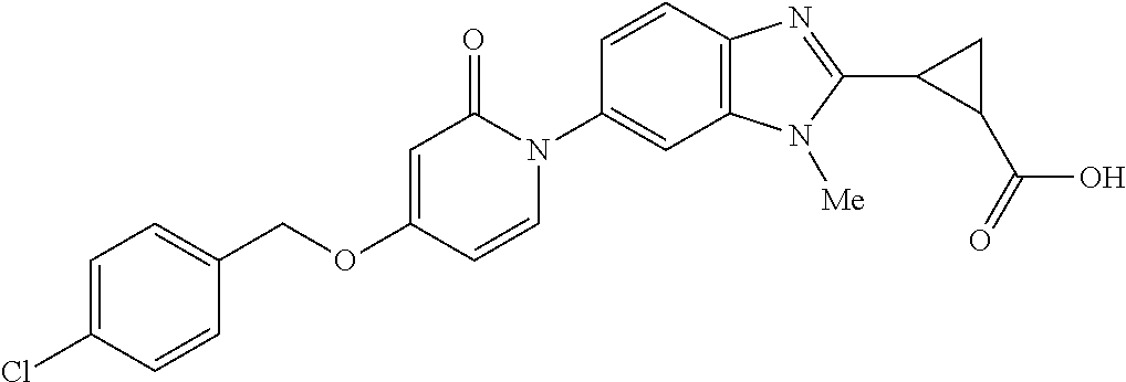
C1(COC2=CC(=O)N(C3=CC4=C(C=C3)N=C(C3C(C(=O)O)C3)N4[Me])C=C2)=CC=C(Cl)C=C1
